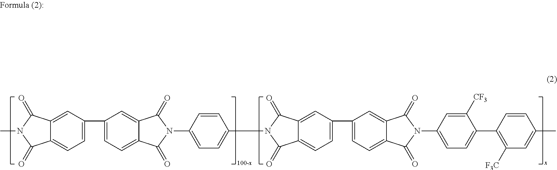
C1(N2C(=O)C3=CC(C4=CC=C5C(=C4)C(=O)N(C4=CC=C(C6=C([F3C])C=C(C)C=C6)C([CF3])=C4)C5=O)=CC=C3C2=O)=CC=C(N2C(=O)C3=CC(C4=CC=C5C(=C4)C(=O)N(C)C5=O)=CC=C3C2=O)C=C1
